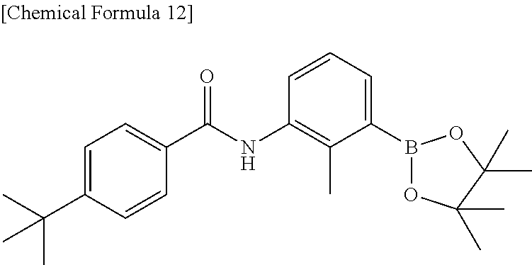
C1=CC(NC(C2=CC=C(C(C)(C)C)C=C2)=O)=C(C)C(B2OC(C)(C)C(C)(C)O2)=C1
